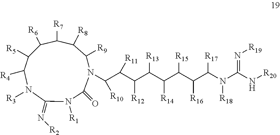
C1([R8])C([R7])C([R6])C([R5])C([R4])N([R3])C(=N[R2])N([R1])C(=O)N(C(C(C(C(C(C(C(C(N(C(N[R20])=N[R19])[R18])[R17])[R16])[R15])[R14])[R13])[R12])[R11])[R10])C1[R9]
